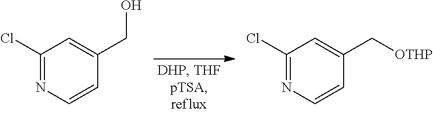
C1(Cl)=NC=CC(CO)=C1.C1(Cl)=NC=CC(C[OTHP])=C1
